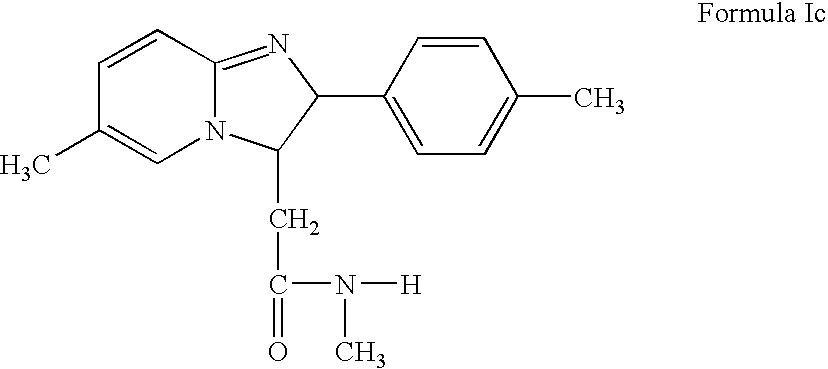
C1=CC2=NC(C3=CC=C(C)C=C3)C(CC(=O)N([H])C)N2C=C1C
